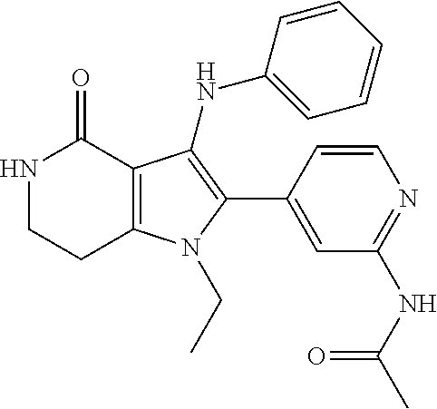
N1CCC2=C(C1=O)C(NC1=CC=CC=C1)=C(C1=CC(NC(=O)C)=NC=C1)N2CC
